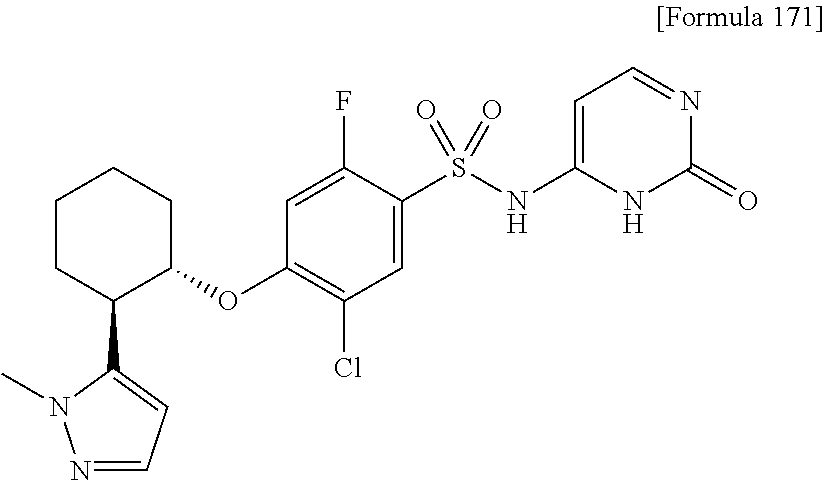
C1(OC2CCCCC2C2=CC=NN2C)=C(Cl)C=C(S(NC2=CC=NC(=O)N2)(=O)=O)C(F)=C1
